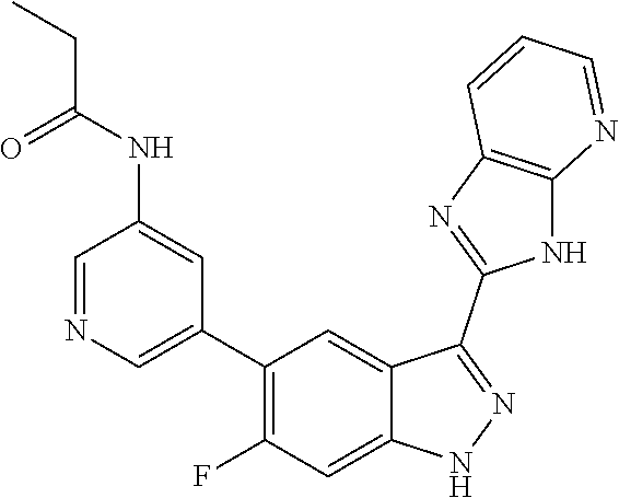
C1=NC=C(C2=C(F)C=C3C(=C2)C(C2=NC4=C(N2)N=CC=C4)=NN3)C=C1NC(=O)CC
